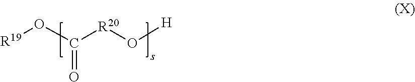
[R19]OC([R20]O[H])=O
